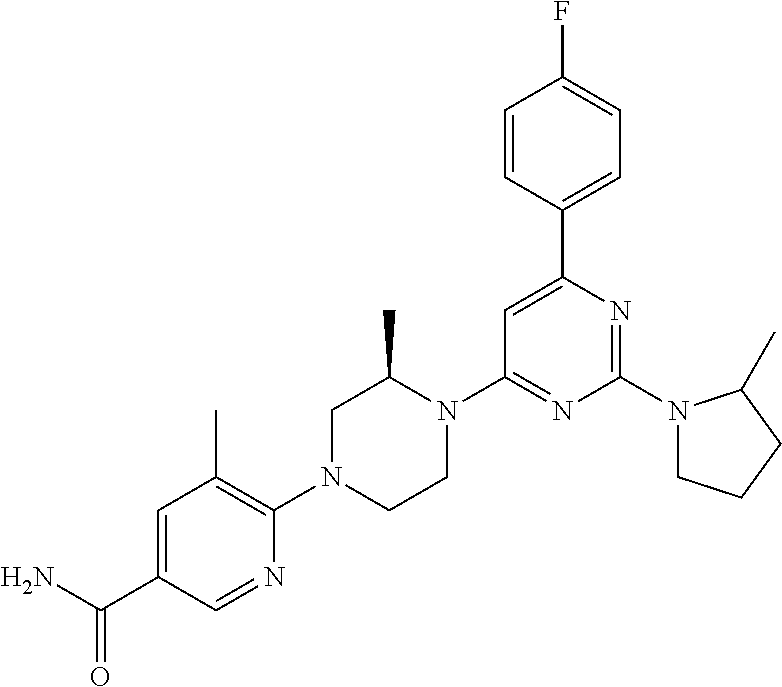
NC(=O)C1=CC(C)=C(N2CCN(C3=NC(N4CCCC4C)=NC(C4=CC=C(F)C=C4)=C3)C(C)C2)N=C1
